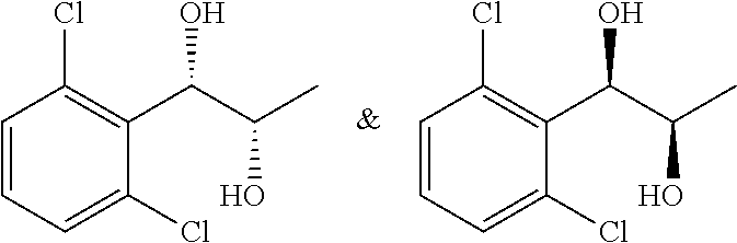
C1=CC=C(Cl)C(C(C(C)O)O)=C1Cl.C1=CC=C(Cl)C(C(C(C)O)O)=C1Cl
